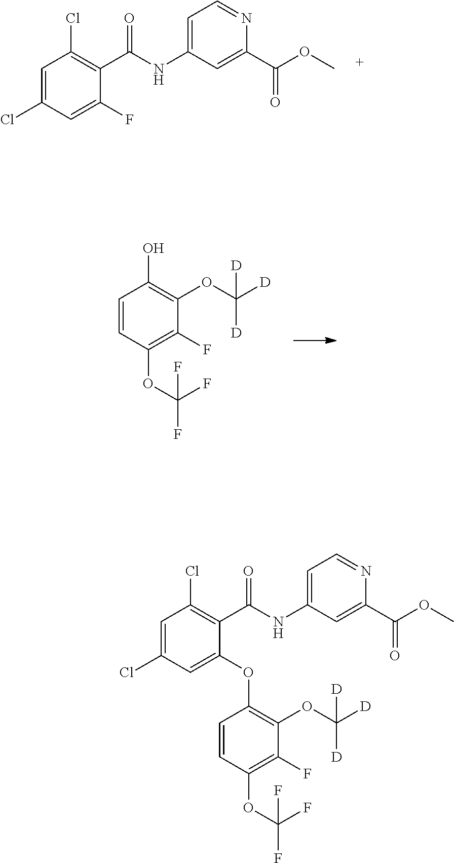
OC1=C(OC([D])([D])[D])C(F)=C(OC(F)(F)F)C=C1.C1=C(Cl)C=C(F)C(C(=O)NC2=CC=NC(C(OC)=O)=C2)=C1Cl.C1=C(Cl)C=C(OC2=C(OC([D])([D])[D])C(F)=C(OC(F)(F)F)C=C2)C(C(=O)NC2=CC=NC(C(OC)=O)=C2)=C1Cl
